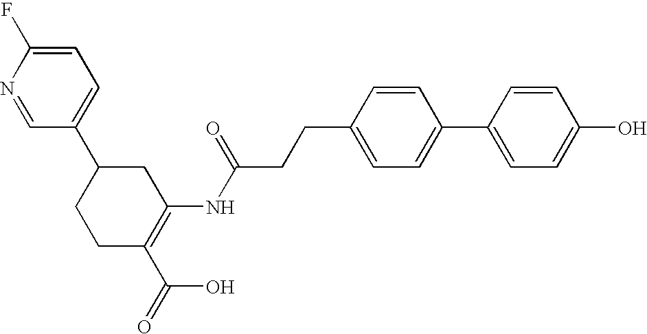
C1CC(C(=O)O)=C(NC(CCC2=CC=C(C3=CC=C(O)C=C3)C=C2)=O)CC1C1=CC=C(F)N=C1
